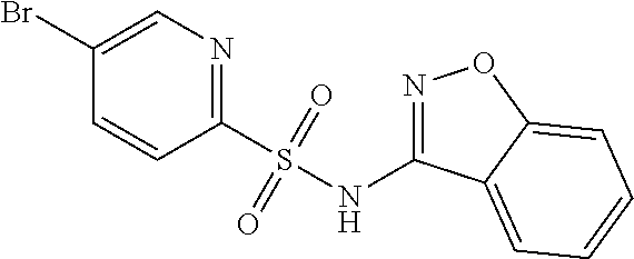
C1(Br)=CN=C(S(NC2=NOC3=CC=CC=C23)(=O)=O)C=C1
